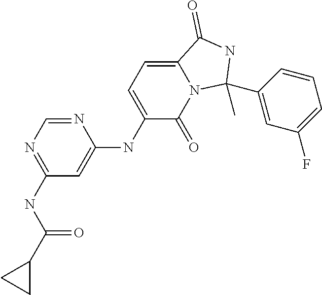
N1=CN=C(NC(C2CC2)=O)C=C1NC1=CC=C2N(C1=O)C(C)(C1=CC(F)=CC=C1)NC2=O
